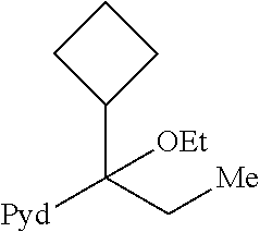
C1(C(C[Me])([Pyd])[OEt])CCC1
